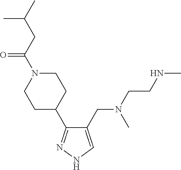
C1(CN(CCNC)C)=CNN=C1C1CCN(C(CC(C)C)=O)CC1
